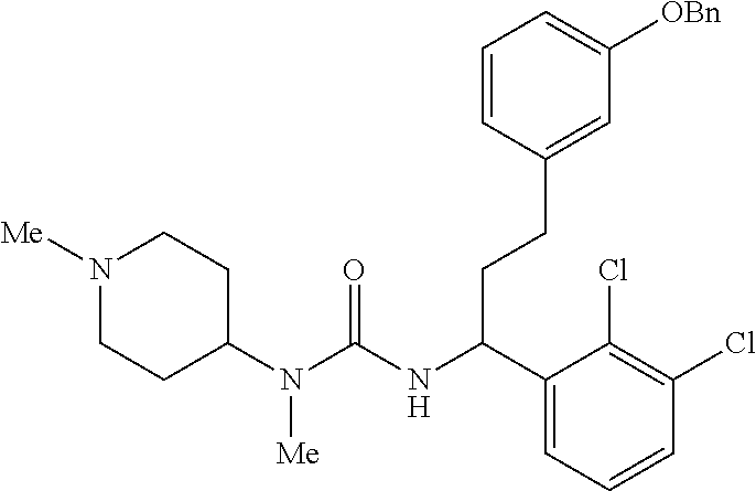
N1([Me])CCC(N(C(NC(C2=CC=CC(Cl)=C2Cl)CCC2=CC([OBn])=CC=C2)=O)[Me])CC1
